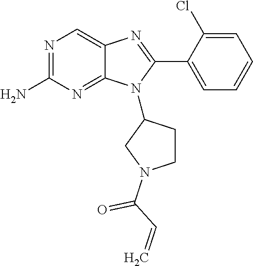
N1=C(N)N=C2C(=C1)N=C(C1=CC=CC=C1Cl)N2C1CCN(C(=O)C=C)C1
